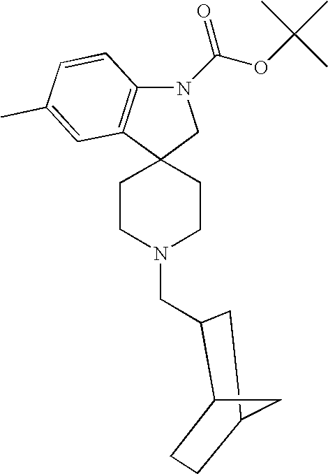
C12(CCN(CC3C4CCC(C3)C4)CC1)CN(C(OC(C)(C)C)=O)C1=C2C=C(C)C=C1
